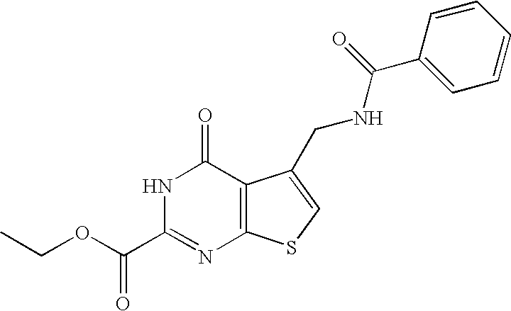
N1C(C(OCC)=O)=NC2=C(C1=O)C(CNC(C1=CC=CC=C1)=O)=CS2
